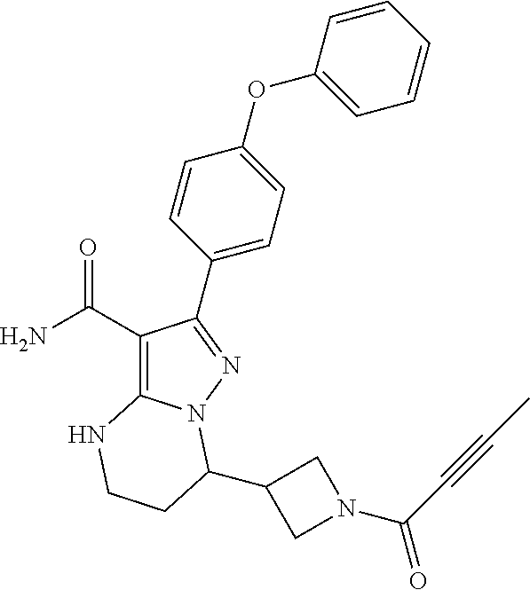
C1(C(=O)N)=C2N(N=C1C1=CC=C(OC3=CC=CC=C3)C=C1)C(C1CN(C(=O)C#CC)C1)CCN2
